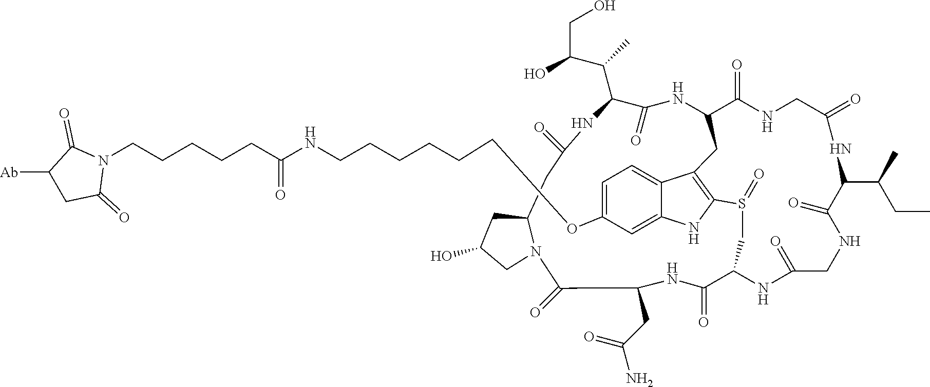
N1(CCCCCC(NCCCCCCOC2=CC=C3C(=C2)NC2=C3CC3NC(=O)C(C(C)C(O)CO)NC(=O)CC4CC(O)CN4C(=O)C(CC(N)=O)NC(=O)C(NC(=O)CNC(=O)C(C(C)CC)NC(=O)CNC3=O)CS2=O)=O)C(=O)C([Ab])CC1=O
